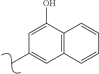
C12=C(C(O)=CC(C)=C1)C=CC=C2
